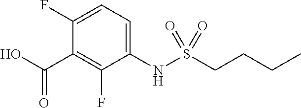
C1(NS(CCCC)(=O)=O)=CC=C(F)C(C(O)=O)=C1F
